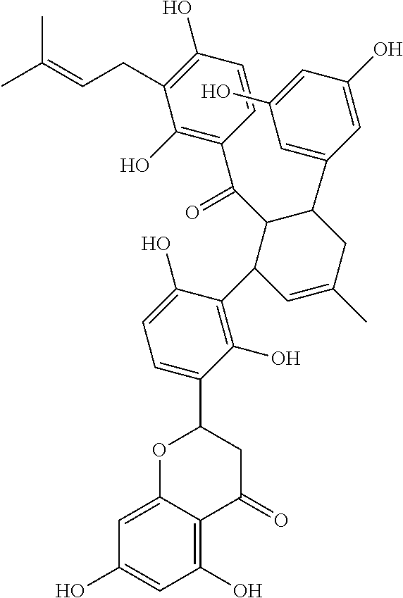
C1(C(C2C(C3=C(O)C(C4OC5=CC(O)=CC(O)=C5C(=O)C4)=CC=C3O)C=C(C)CC2C2=CC(O)=CC(O)=C2)=O)=C(O)C(CC=C(C)C)=C(O)C=C1
